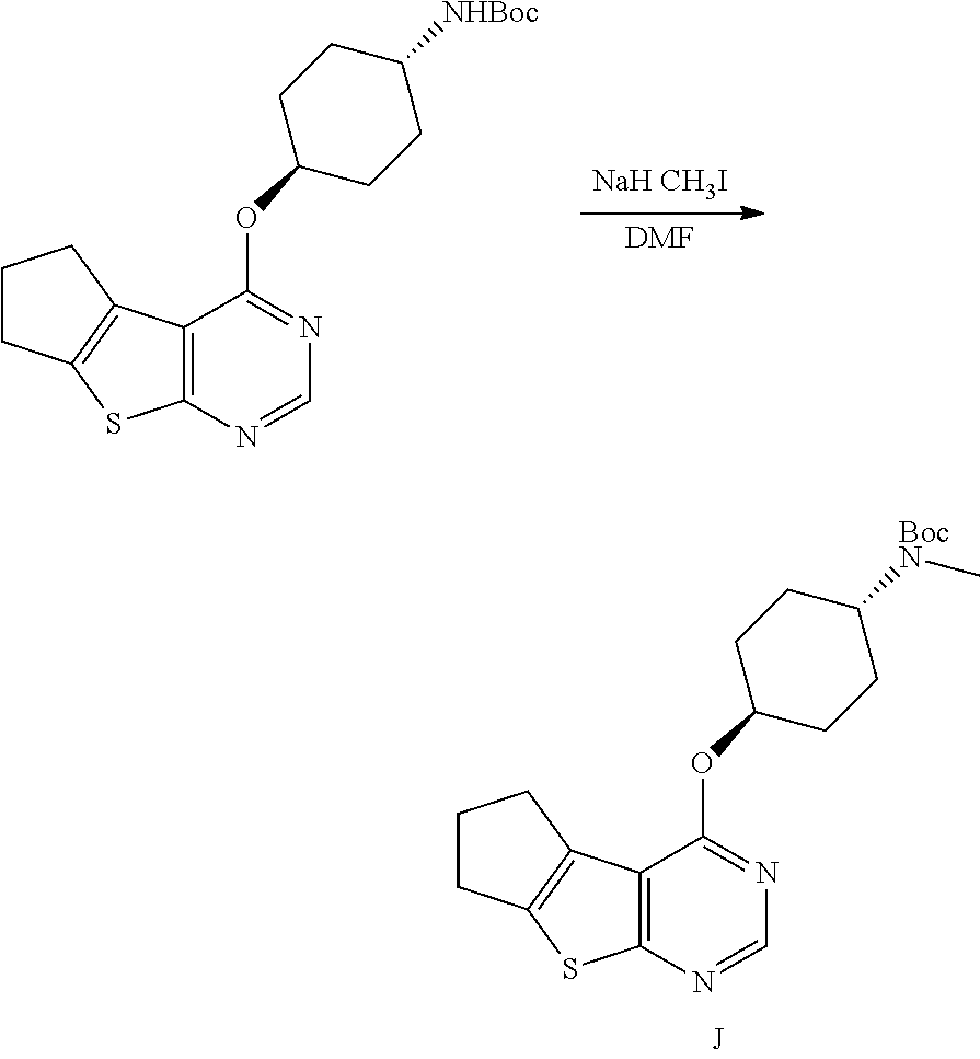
[DMF].C12=C(N=CN=C1OC1CCC([NHBoc])CC1)SC1=C2CCC1.[NaH CH3I].C12=C(N=CN=C1OC1CCC([BocN]C)CC1)SC1=C2CCC1
